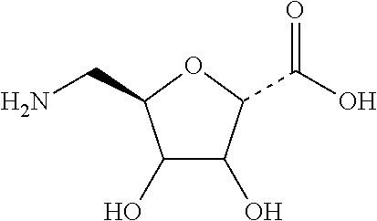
C1(O)C(O)C(C(O)=O)OC1CN
